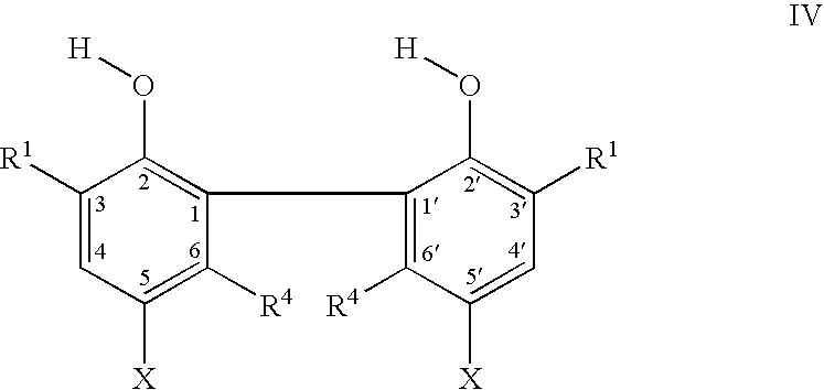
C1([R1])=CC([X])=C([R4])C(C2=C([R4])C([X])=CC([R1])=C2O[H])=C1O[H]
